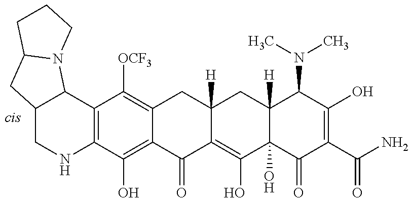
C12=C(C(O)=C3C(=C1[OCF3])CC1([H])C(=C(O)C4(O)C([H])(C1)C(N(C)C)C(O)=C(C(N)=O)C4=O)C3=O)NCC1C2N2C(C1)CCC2
